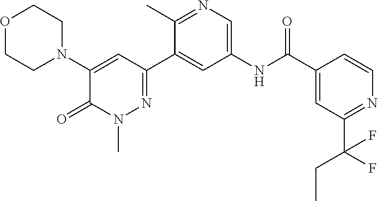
O1CCN(C2=CC(C3=CC(NC(C4=CC(C(CC)(F)F)=NC=C4)=O)=CN=C3C)=NN(C)C2=O)CC1
